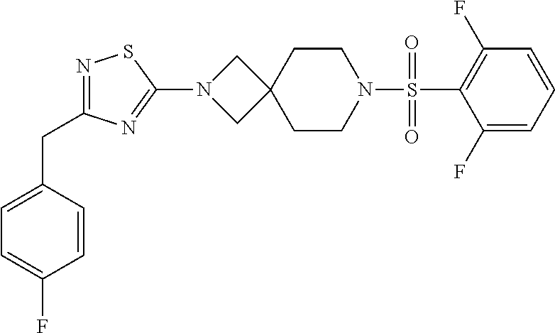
C1(F)=CC=CC(F)=C1S(N1CCC2(CC1)CN(C1=NC(CC3=CC=C(F)C=C3)=NS1)C2)(=O)=O
